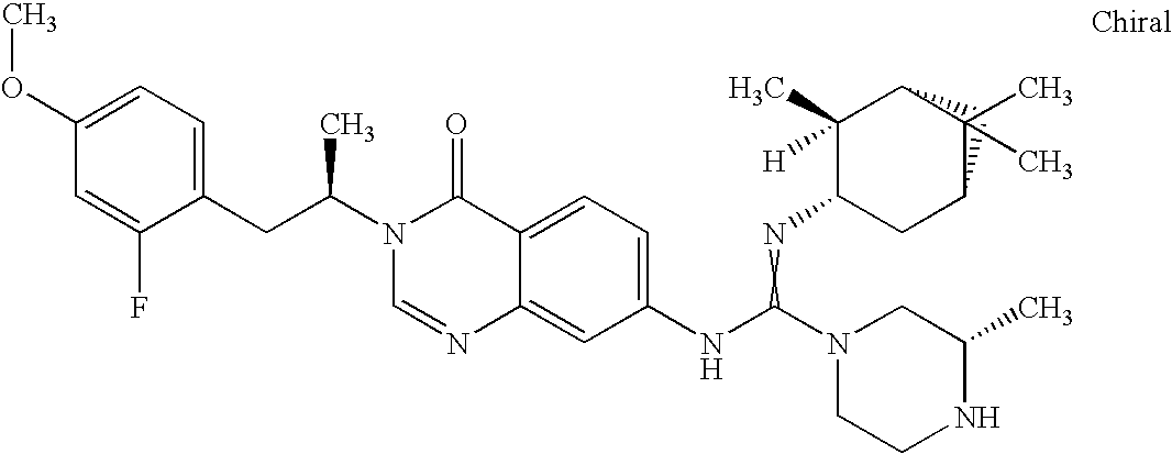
C1=C(OC)C=C(F)C(CC(N2C=NC3=CC(NC(N4CCNC(C)C4)=NC4CC5CC(C4([H])C)C5(C)C)=CC=C3C2=O)C)=C1
